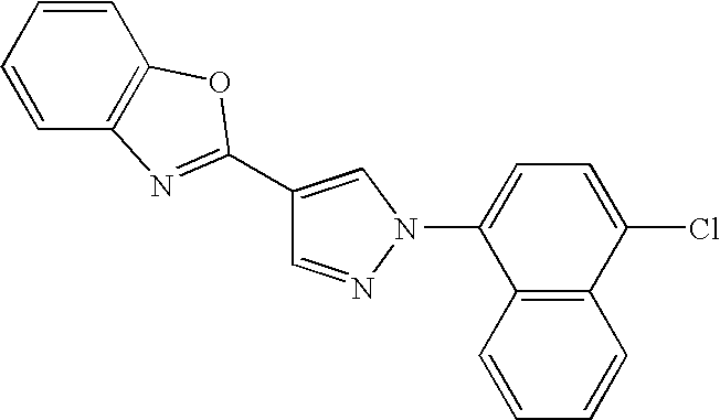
C1=NN(C2=CC=C(Cl)C3=C2C=CC=C3)C=C1C1=NC2=C(C=CC=C2)O1
